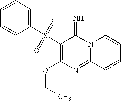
C1=CC(S(C2=C(OCC)N=C3N(C2=N)C=CC=C3)(=O)=O)=CC=C1
